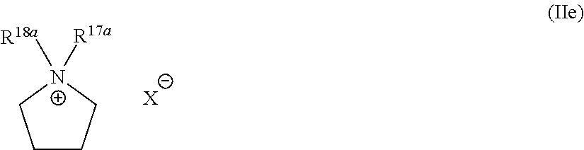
C1CC[N+]([R18a])([R17a])C1.[X]
